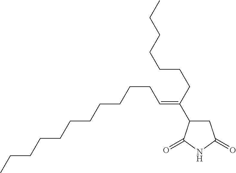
C1C(C(CCCCCCC)=CCCCCCCCCCCC)C(=O)NC1=O
